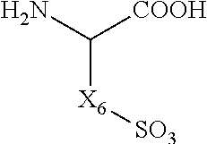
[X6](C(N)[COOH])[SO3]
